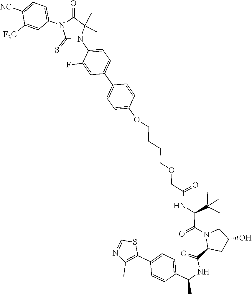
C1(C2=C(C)N=CS2)=CC=C(C(NC(=O)C2CC(O)CN2C(=O)C(NC(COCCCCOC2=CC=C(C3=CC=C(N4C(=S)N(C5=CC=C([NC])C([F3C])=C5)C(=O)C4(C)C)C(F)=C3)C=C2)=O)C(C)(C)C)C)C=C1
